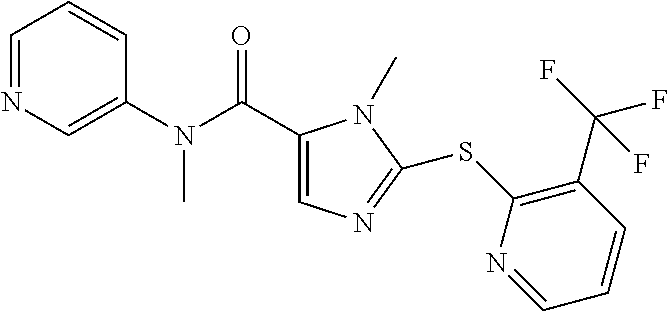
C1=NC=C(N(C(C2=CN=C(SC3=C(C(F)(F)F)C=CC=N3)N2C)=O)C)C=C1
